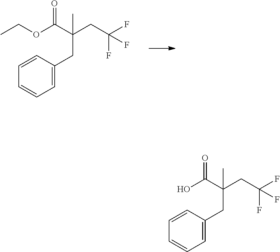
CCOC(C(CC(F)(F)F)(CC1=CC=CC=C1)C)=O.OC(C(CC(F)(F)F)(CC1=CC=CC=C1)C)=O
